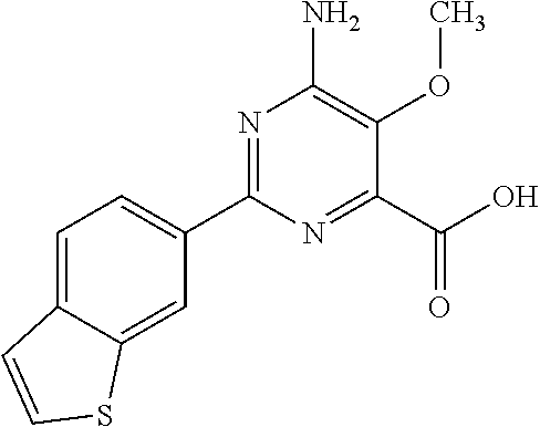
N1=C(C2=CC=C3C(=C2)SC=C3)N=C(C(O)=O)C(OC)=C1N
